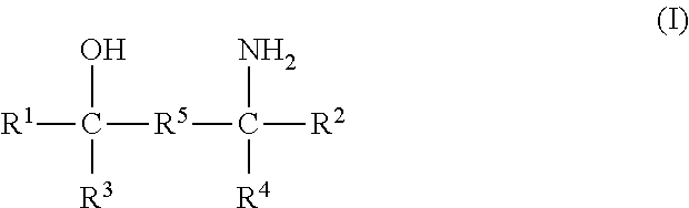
C([R1])([R5]C([R2])(N)[R4])(O)[R3]
